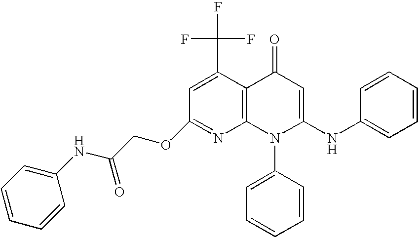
C1(OCC(NC2=CC=CC=C2)=O)=NC2=C(C(C(F)(F)F)=C1)C(=O)C=C(NC1=CC=CC=C1)N2C1=CC=CC=C1
